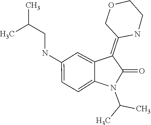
CC(N1C(=O)C(=C2COCCN2)C2=CC(NCC(C)C)=CC=C12)C
